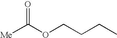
C(OCCCC)([Me])=O
